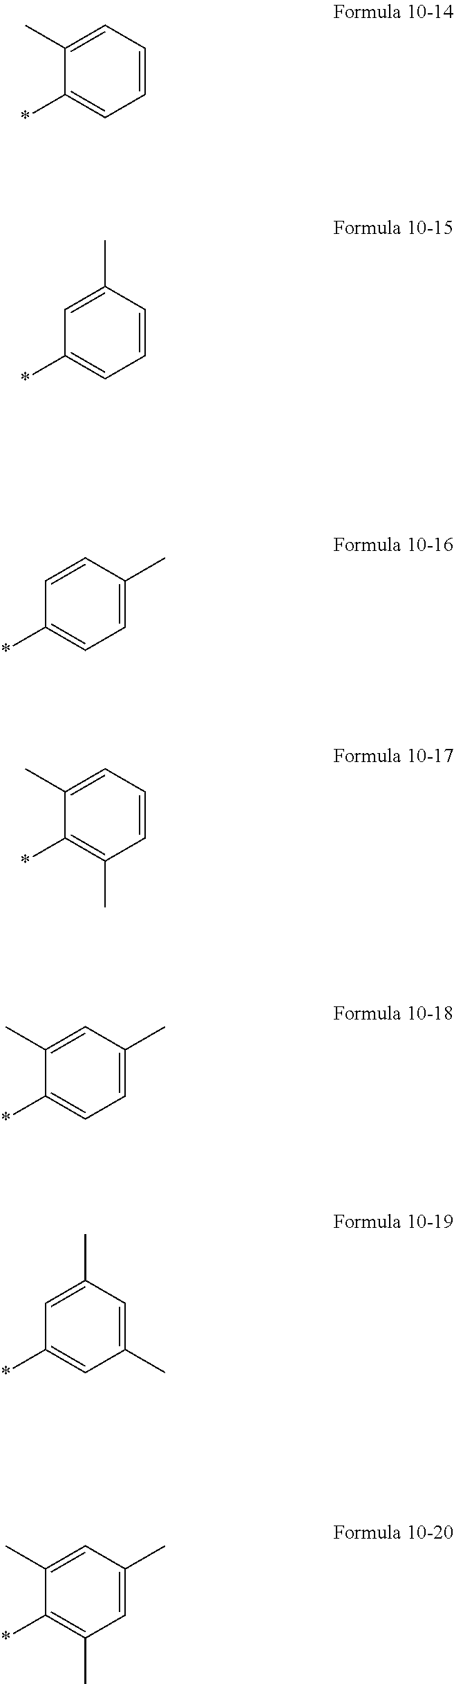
*C1=CC=CC=C1C.*C1=CC=CC(C)=C1.*C1=CC=C(C)C=C1.*C1=C(C)C=CC=C1C.*C1=CC=C(C)C=C1C.*C1=CC(C)=CC(C)=C1.*C1=C(C)C=C(C)C=C1C
